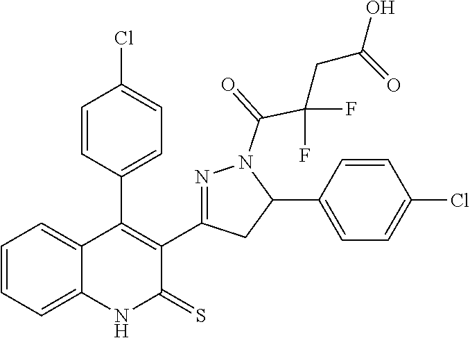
C1(C2=C(C3=NN(C(=O)C(F)(F)CC(O)=O)C(C4=CC=C(Cl)C=C4)C3)C(=S)NC3=CC=CC=C23)=CC=C(Cl)C=C1
